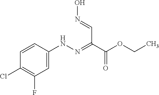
C1=C(NN=C(C=NO)C(OCC)=O)C=CC(Cl)=C1F
